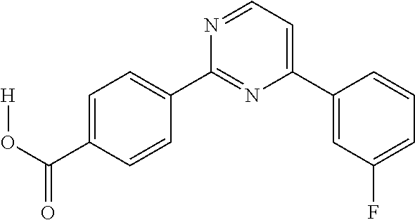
C1=C(C(O[H])=O)C=CC(C2=NC(C3=CC(F)=CC=C3)=CC=N2)=C1
